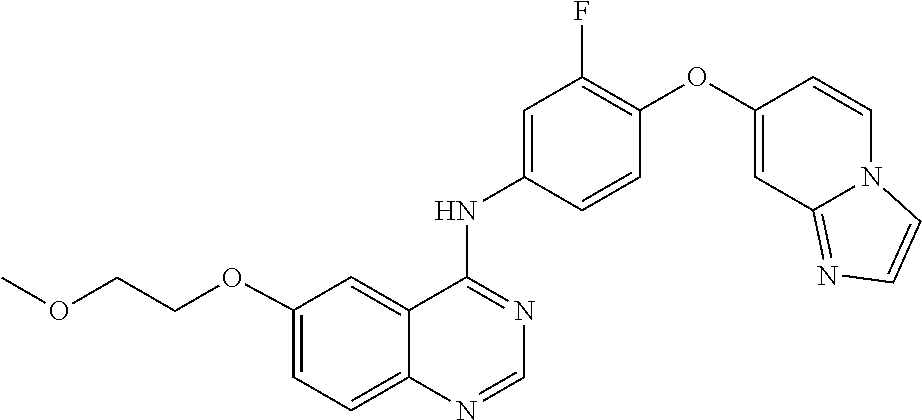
C1=CC(NC2=NC=NC3=CC=C(OCCOC)C=C23)=CC(F)=C1OC1=CC2=NC=CN2C=C1
